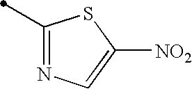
C1(C)=NC=C([NO2])S1
